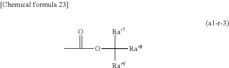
O(C([Ra8])([Ra7])[Ra9])C(C)=O
